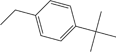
CCC1=CC=C(C(C)(C)C)C=C1
